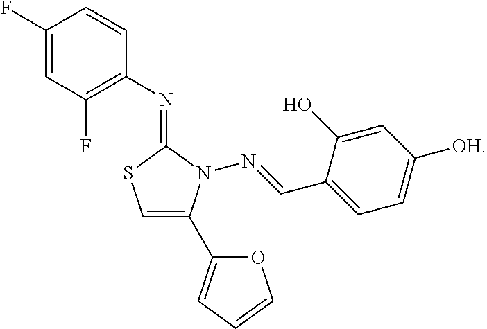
C1(F)=CC(F)=C(N=C2SC=C(C3=CC=CO3)N2N=CC2=CC=C([OH])C=C2O)C=C1
